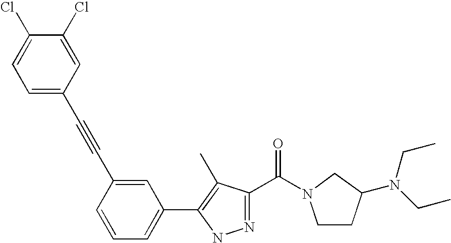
C1(C#CC2=CC=C(Cl)C(Cl)=C2)=CC(C2=C(C)C(C(N3CCC(N(CC)CC)C3)=O)=NN2)=CC=C1
